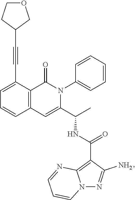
C1=C(C#CC2COCC2)C2=C(C=C1)C=C(C(C)NC(=O)C1=C3N(N=C1N)C=CC=N3)N(C1=CC=CC=C1)C2=O
